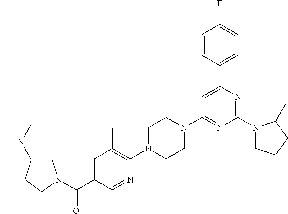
N1(C2=NC(C3=CC=C(F)C=C3)=CC(N3CCN(C4=C(C)C=C(C(=O)N5CC(N(C)C)CC5)C=N4)CC3)=N2)CCCC1C
